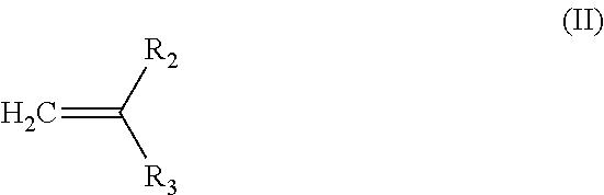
C=C([R3])[R2]
